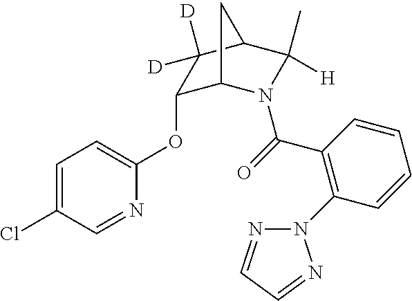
C1=C(Cl)C=NC(OC2C3N(C(=O)C4=C(N5N=CC=N5)C=CC=C4)C(C)([H])C(C2([D])[D])C3)=C1
